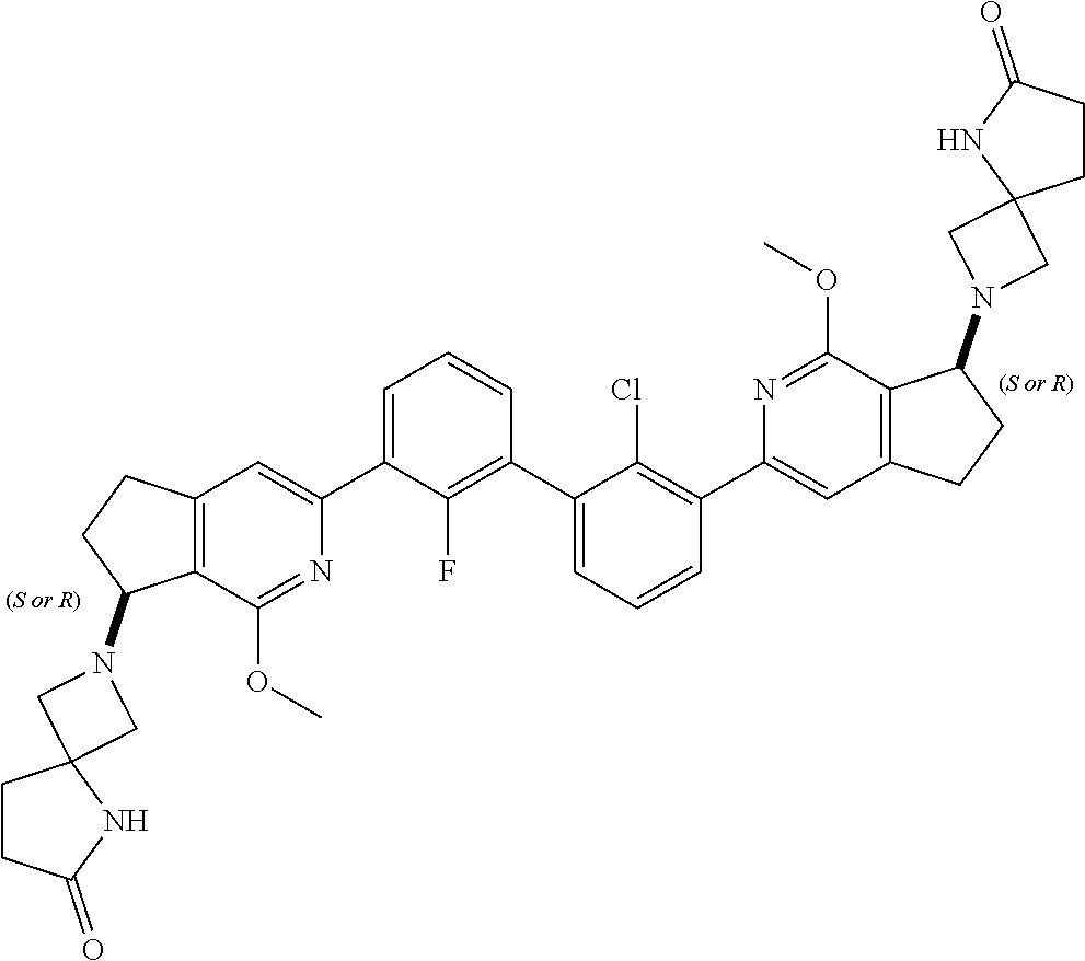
C12=C(C(OC)=NC(C3=CC=CC(C4=CC=CC(C5=CC6=C(C(OC)=N5)C(N5CC7(C5)CCC(=O)N7)CC6)=C4Cl)=C3F)=C1)C(N1CC3(C1)CCC(=O)N3)CC2
